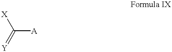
[A]C(=[Y])[X]
